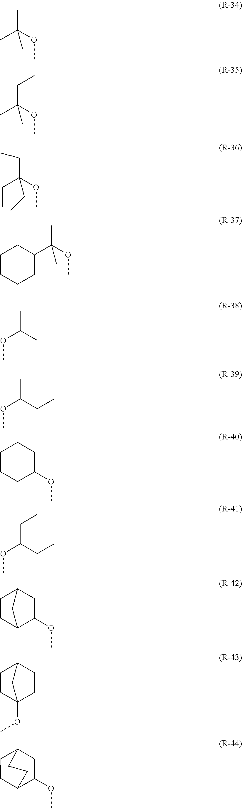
C1C2CCC(C1OC)C2.C1C2CCC(OC)(C1)C2.C1(OC)CC2CCC1CC2.CC(C)(OC)C.C(C(C)(OC)C)C.C(C(CC)(OC)CC)C.C1CCCC(C(OC)(C)C)C1.O(C(C)C)C.O(C(CC)C)C.C1CCC(OC)CC1.O(C(CC)CC)C
